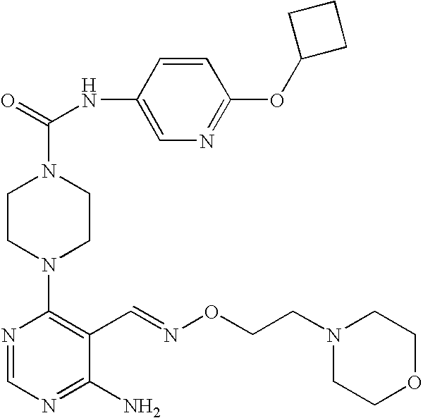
C1(N2CCN(C(=O)NC3=CN=C(OC4CCC4)C=C3)CC2)=C(C=NOCCN2CCOCC2)C(N)=NC=N1
